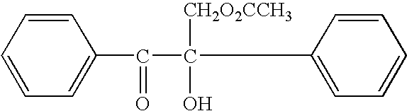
C1=CC=CC=C1C(C(O)([CH2O2CCH3])C1=CC=CC=C1)=O
